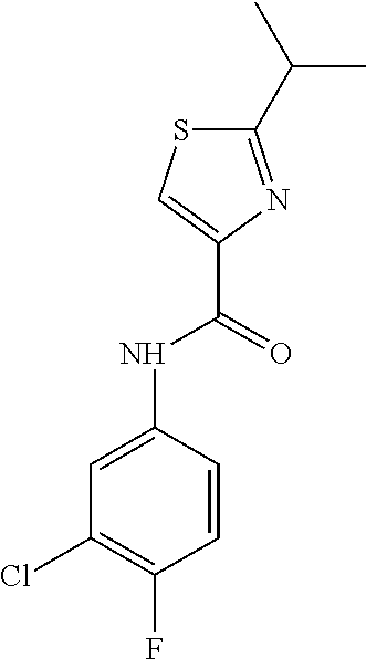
C1(C(C)C)=NC(C(=O)NC2=CC(Cl)=C(F)C=C2)=CS1
